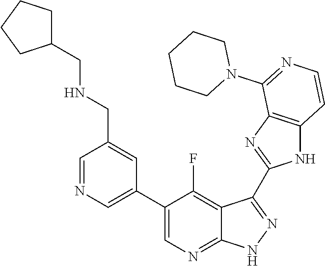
C1=NC=C(C2=CN=C3C(=C2F)C(C2=NC4=C(N2)C=CN=C4N2CCCCC2)=N[N H]3)C=C1CNCC1CCCC1
